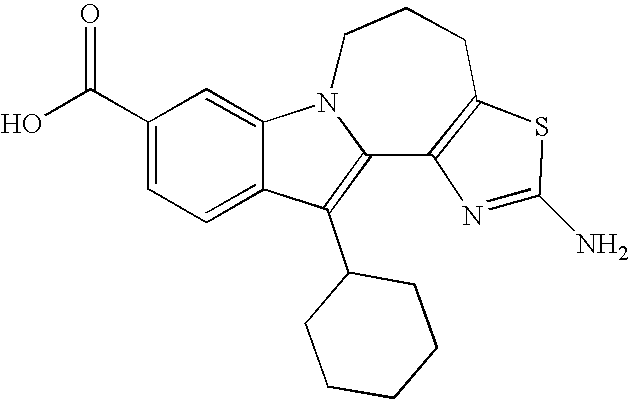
C1(C(O)=O)=CC=C2C(=C1)N1C(=C2C2CCCCC2)C2=C(CCC1)SC(N)=N2
